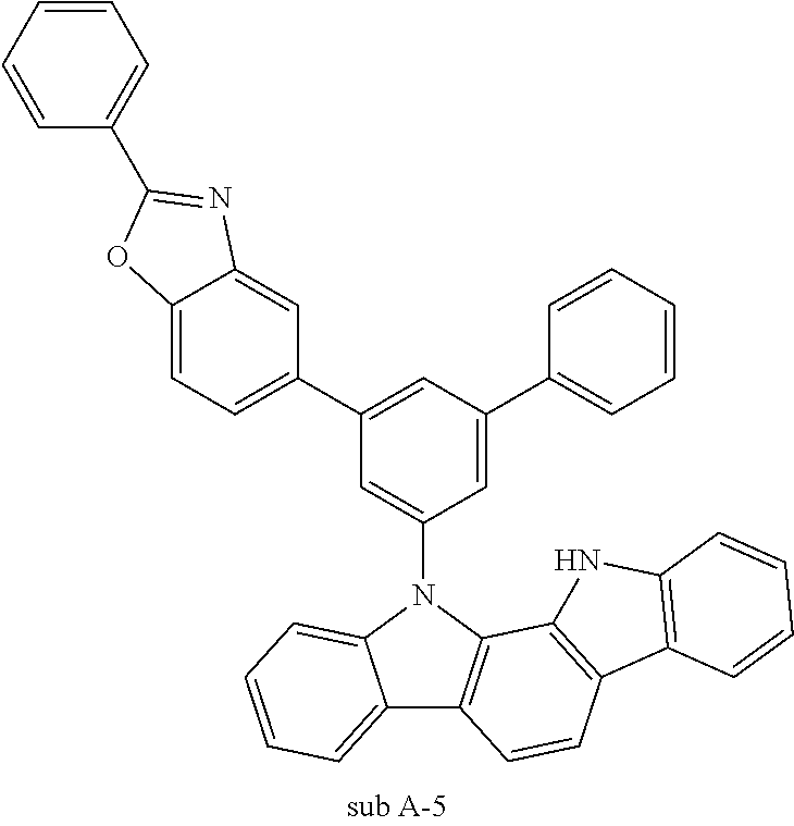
C12=CC=CC=C1N(C1=CC(C3=CC=C4C(=C3)N=C(C3=CC=CC=C3)O4)=CC(C3=CC=CC=C3)=C1)C1=C2C=CC2=C1NC1=C2C=CC=C1
